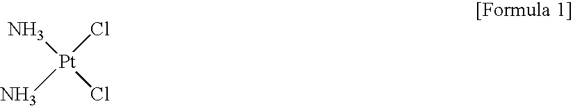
[Pt](Cl)(N)(N)Cl
